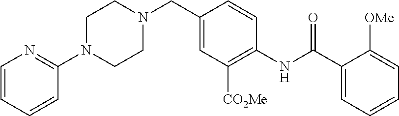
N1(CC2=CC([CO2Me])=C(NC(C3=CC=CC=C3[OMe])=O)C=C2)CCN(C2=NC=CC=C2)CC1
